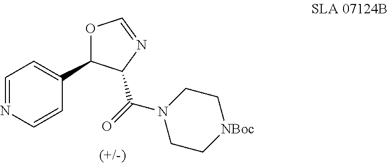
C1=NC=CC(C2OC=NC2C(=O)N2CC[NBoc]CC2)=C1
